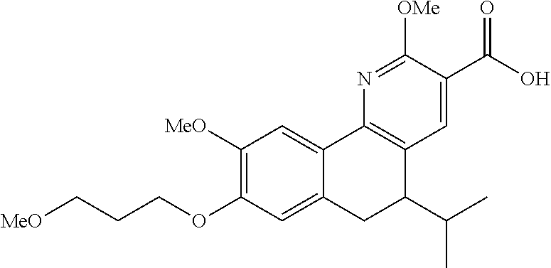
[MeO]CCCOC1=C([MeO])C=C2C(=C1)CC(C(C)C)C1=C2N=C([OMe])C(C(=O)O)=C1
